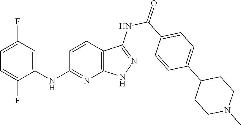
C1=C(F)C=C(NC2=NC3=C(C=C2)C(NC(=O)C2=CC=C(C4CCN(C)CC4)C=C2)=NN3)C(F)=C1
